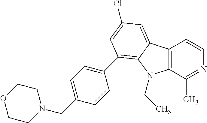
C12=C(C(C)=NC=C1)N(CC)C1=C(C3=CC=C(CN4CCOCC4)C=C3)C=C(Cl)C=C21
